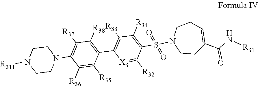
C1([R37])=C(N2CCN([R311])CC2)C([R36])=C([R35])C(C2=C([R33])C([R34])=C(S(N3CCC=C(C(=O)N[R31])CC3)(=O)=O)C([R32])=[X3]2)=C1[R38]
